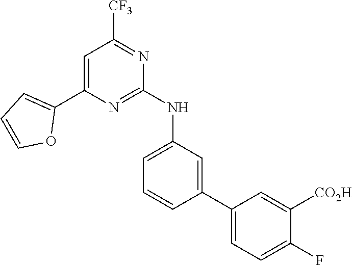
C1=C(C2=CC=CO2)N=C(NC2=CC=CC(C3=CC=C(F)C([CO2H])=C3)=C2)N=C1[CF3]
